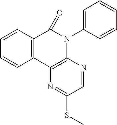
C12=C(C3=C(N(C4=CC=CC=C4)C1=O)N=CC(SC)=N3)C=CC=C2
